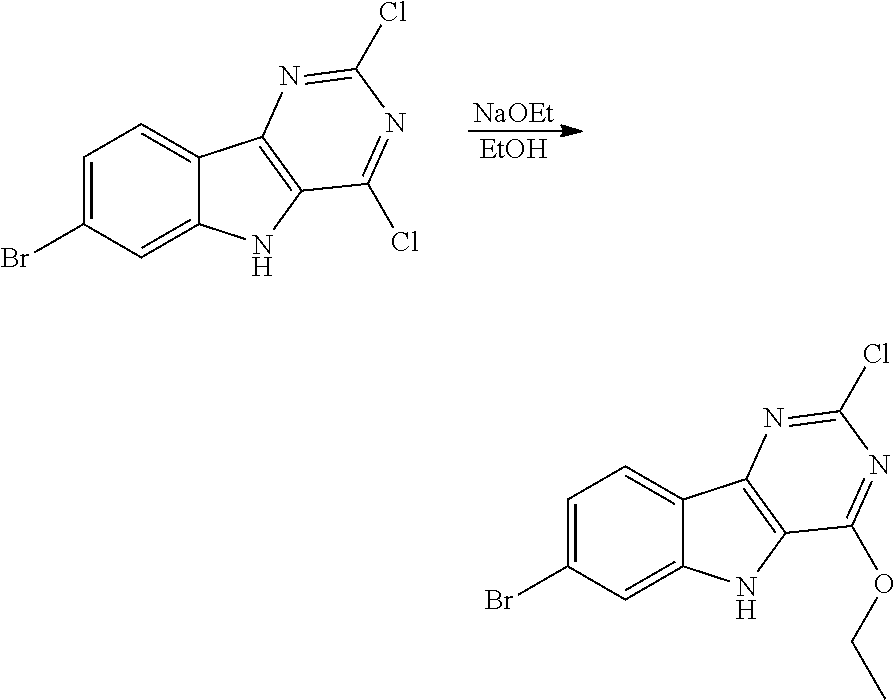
C1=C(Br)C=C2C(=C1)C1=C(N2)C(Cl)=NC(Cl)=N1.[NaOEt].[EtOH].C1=C(Br)C=C2C(=C1)C1=C(N2)C(OCC)=NC(Cl)=N1
